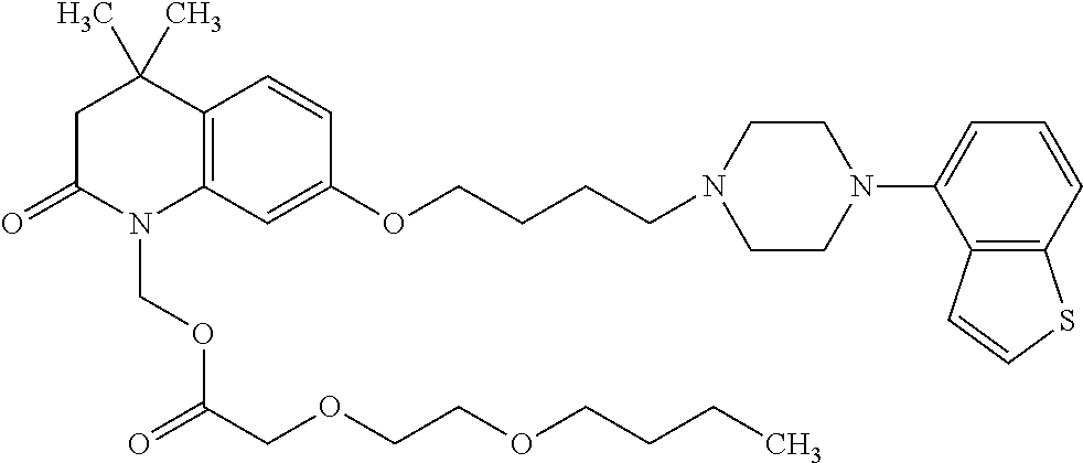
C1C(=O)N(COC(=O)COCCOCCCC)C2=C(C1(C)C)C=CC(OCCCCN1CCN(C3=CC=CC4=C3C=CS4)CC1)=C2
